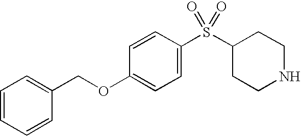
C1(S(C2CCNCC2)(=O)=O)=CC=C(OCC2=CC=CC=C2)C=C1
